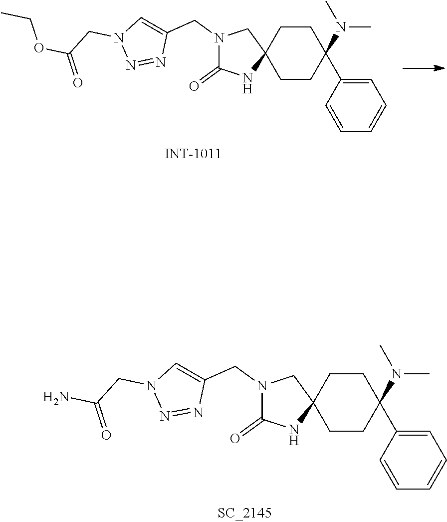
N1(CC2=CN(CC(OCC)=O)N=N2)C(=O)NC2(C1)CCC(N(C)C)(C1=CC=CC=C1)CC2.N1(CC2=CN(CC(N)=O)N=N2)C(=O)NC2(C1)CCC(N(C)C)(C1=CC=CC=C1)CC2
